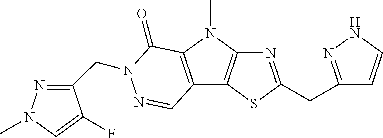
N1=C(CC2=NNC=C2)SC2=C1N(C)C1=C2C=NN(CC2=NN(C)C=C2F)C1=O
